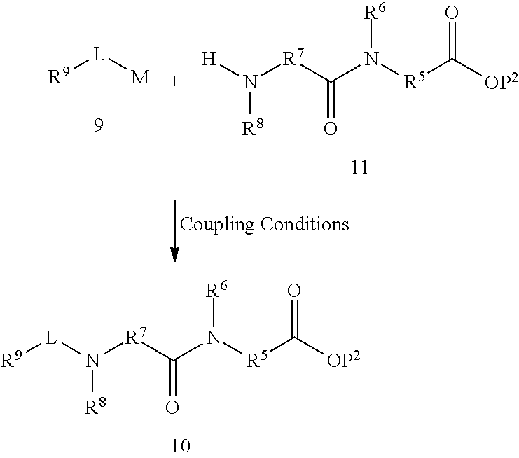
C(N([R5]C([OP2])=O)[R6])([R7]N([H])[R8])=O.[L]([M])[R9].C(N([R5]C([OP2])=O)[R6])([R7]N([L][R9])[R8])=O
